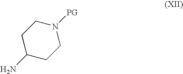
C1CN([PG])CCC1N
